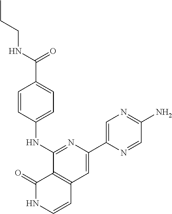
N1=C(NC2=CC=C(C(=O)NCCC)C=C2)C2=C(C=C1C1=CN=C(N)C=N1)C=CNC2=O
